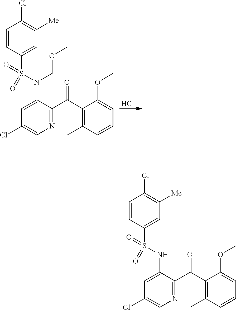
Cl.C1=CC(S(N(COC)C2=CC(Cl)=CN=C2C(C2=C(C)C=CC=C2OC)=O)(=O)=O)=CC([Me])=C1Cl.C1=CC(S(NC2=CC(Cl)=CN=C2C(C2=C(C)C=CC=C2OC)=O)(=O)=O)=CC([Me])=C1Cl
